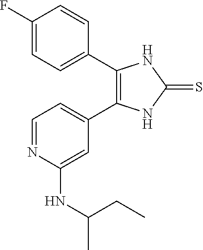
C1=C(C2=C(C3=CC=C(F)C=C3)NC(=S)N2)C=C(NC(C)CC)N=C1
